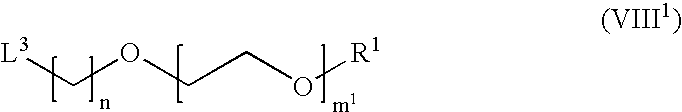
[L3]COCCO[R1]
